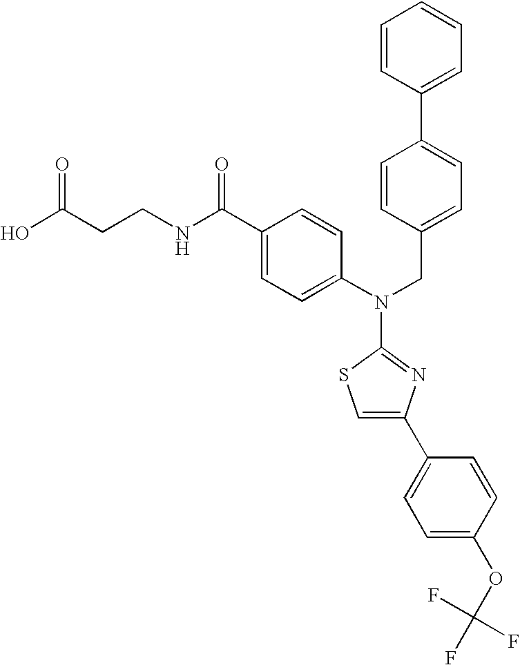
OC(CCNC(C1=CC=C(N(CC2=CC=C(C3=CC=CC=C3)C=C2)C2=NC(C3=CC=C(OC(F)(F)F)C=C3)=CS2)C=C1)=O)=O
